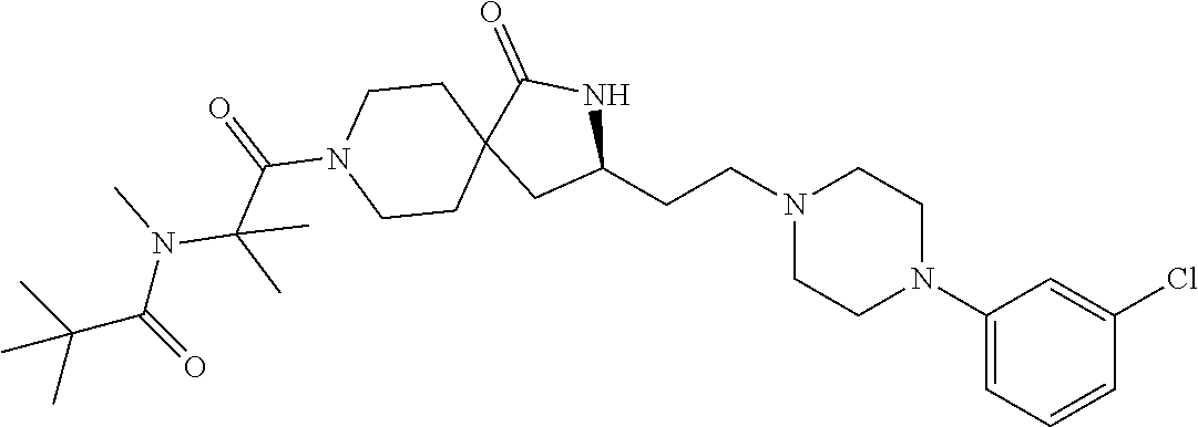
C1(N2CCN(CCC3NC(=O)C4(C3)CCN(C(=O)C(N(C(C(C)(C)C)=O)C)(C)C)CC4)CC2)=CC=CC(Cl)=C1
